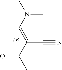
CC(C(=CN(C)C)C#N)=O
